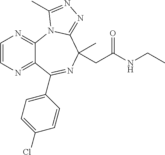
C1=CN=C2C(=N1)N1C(=NN=C1C)C(C)(CC([N      H]CC)=O)N=C2C1=CC=C(Cl)C=C1
